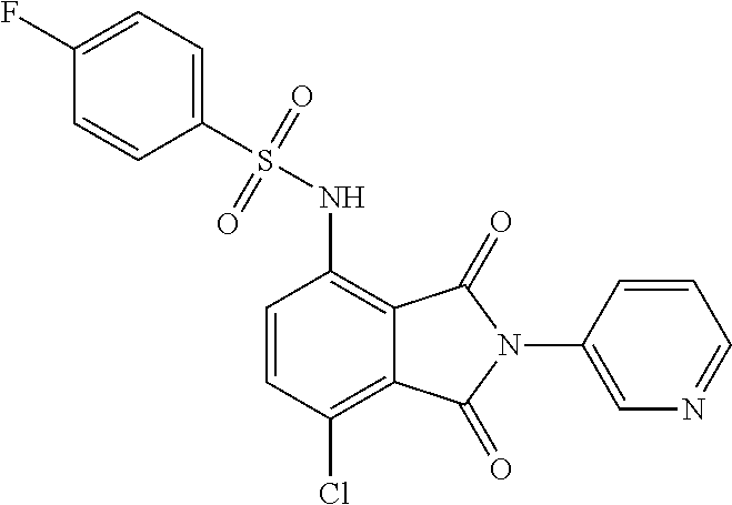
C1(N2C(=O)C3=C(NS(=O)(=O)C4=CC=C(F)C=C4)C=CC(Cl)=C3C2=O)=CN=CC=C1
